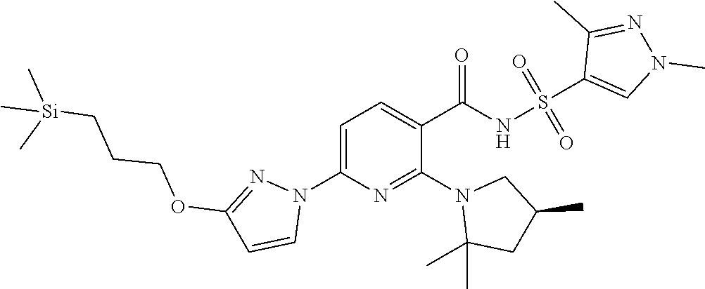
N1(C2=NC(N3C=CC(OCCC[Si](C)(C)C)=N3)=CC=C2C(=O)NS(=O)(=O)C2=CN(C)N=C2C)C(C)(C)CC(C)C1
